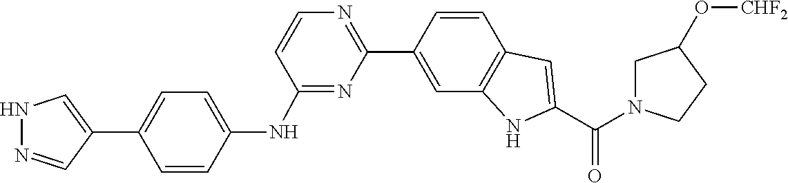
C1=CC2=C(NC(C(=O)N3CC(O[CHF2])CC3)=C2)C=C1C1=NC=CC(NC2=CC=C(C3=CNN=C3)C=C2)=N1
